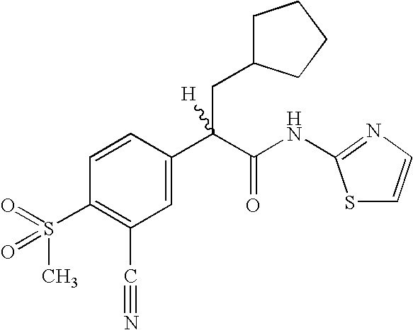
C1=C(C(C(NC2=NC=CS2)=O)(CC2CCCC2)[H])C=CC(S(=O)(C)=O)=C1C#N
